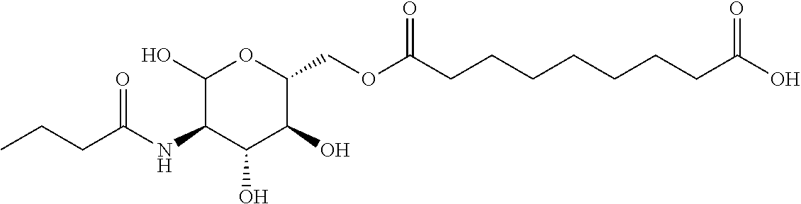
OC1C(COC(CCCCCCCC(O)=O)=O)OC(O)C(NC(=O)CCC)C1O
